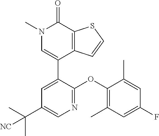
S1C=CC2=C1C(=O)N(C)C=C2C1=CC(C(C)(C)[NC])=CN=C1OC1=C(C)C=C(F)C=C1C
